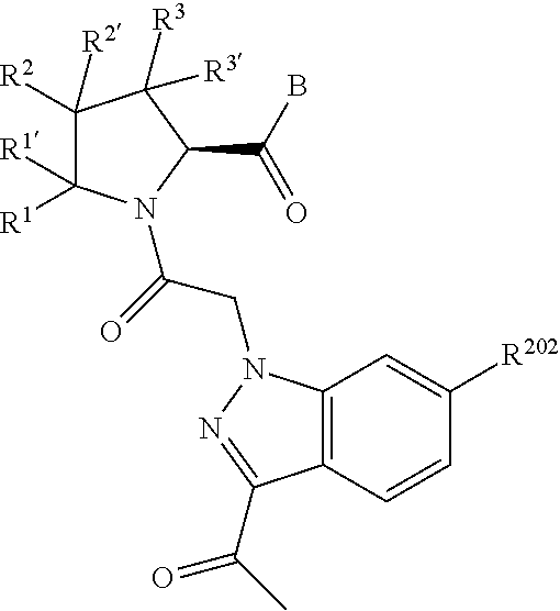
C1([R2])([R2])C([R1])([R1])N(C(=O)CN2C3=C(C=CC([R202])=C3)C(C(=O)C)=N2)C(C(B)=O)C1([R3])[R3]
